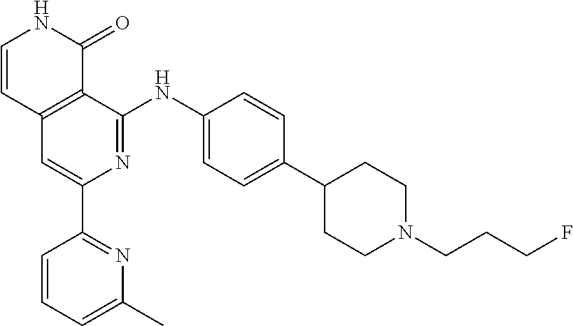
C12=C(C=CNC1=O)C=C(C1=NC(C)=CC=C1)N=C2NC1=CC=C(C2CCN(CCCF)CC2)C=C1
